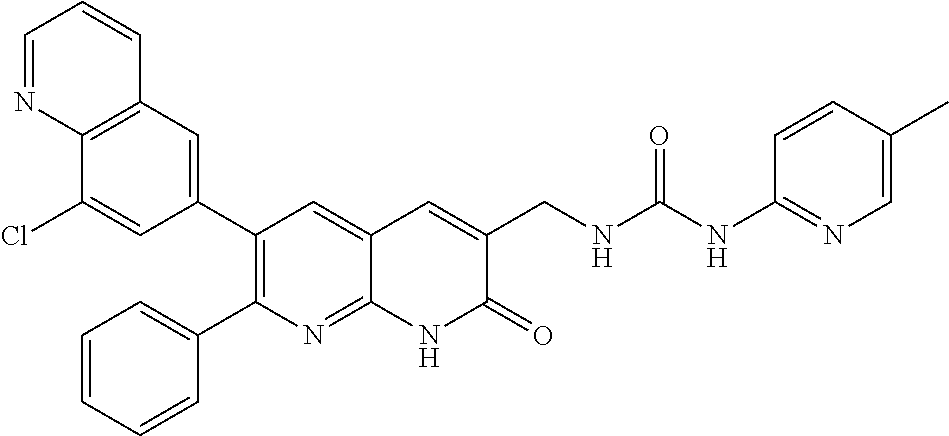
C12=C(C=C(C3=C(C4=CC=CC=C4)N=C4C(=C3)C=C(CNC(NC3=NC=C(C)C=C3)=O)C(=O)N4)C=C1Cl)C=CC=N2
